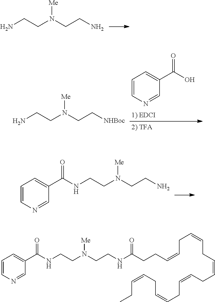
[Me]N(CCN)CCN.C1=CN=CC(C(O)=O)=C1.[Me]N(CC[NHBoc])CCN.[Me]N(CCN)CCNC(C1=CC=CN=C1)=O.[Me]N(CCNC(CCC=CCC=CCC=CCC=CCC=CCC=CCC)=O)CCNC(C1=CC=CN=C1)=O
